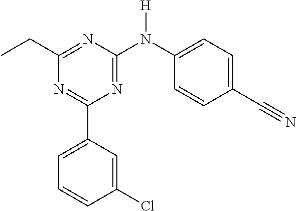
C1=C(C2=NC(CC)=NC(N([H])C3=CC=C(C#N)C=C3)=N2)C=C(Cl)C=C1
